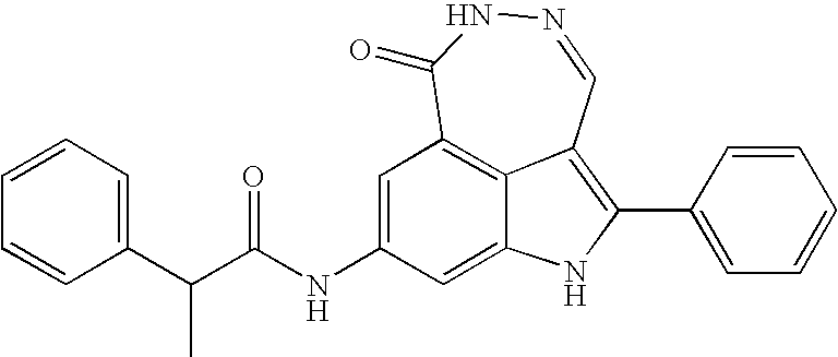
N1=CC2=C(C3=CC=CC=C3)NC3=CC(NC(=O)C(C4=CC=CC=C4)C)=CC(=C23)C(=O)N1
